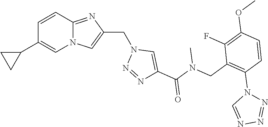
N12C(=NC(CN3N=NC(C(N(CC4=C(N5C=NN=N5)C=CC(OC)=C4F)C)=O)=C3)=C1)C=CC(C1CC1)=C2
